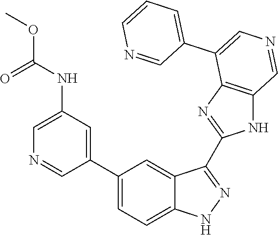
C(NC1=CN=CC(C2=CC=C3C(=C2)C(C2=NC4=C(N2)C=NC=C4C2=CC=CN=C2)=NN3)=C1)(OC)=O
